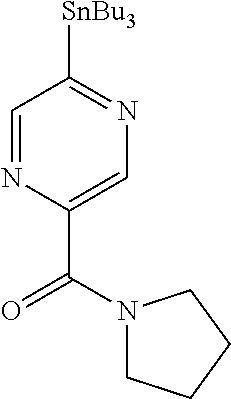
C1=NC(C(=O)N2CCCC2)=CN=C1[SnBu3]
